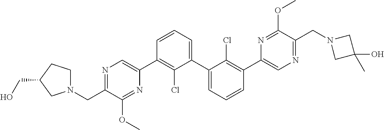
N1=C(CN2CCC(CO)C2)C(OC)=NC(C2=C(Cl)C(C3=CC=CC(C4=CN=C(CN5CC(C)(O)C5)C(OC)=N4)=C3Cl)=CC=C2)=C1
